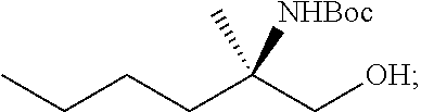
CCCCC(C[OH])(C)[NHBoc]
